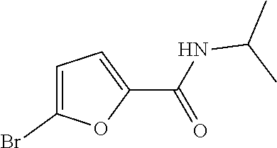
C1=C(Br)OC(C(NC(C)C)=O)=C1
